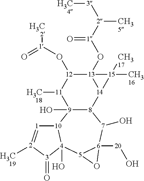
[12]1(O[1]([H3C2])=O)[11]([H3C18])[9]2(O)[8]([14]3[13]1(O[1]([2]([3][H3C4])[CH35])=O)[15]3([CH316])[CH317])[7](O)[6]1([20]O)[5]([4]3(O)[10]2[1]=[2]([H3C19])[3]3=O)O1
